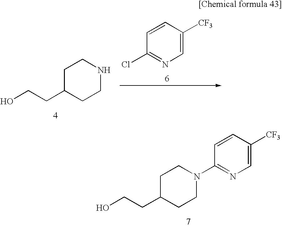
C1C(CCO)CCN(C2=NC=C([CF3])C=C2)C1.C1=CC(Cl)=NC=C1[CF3].C1C(CCO)CCNC1
